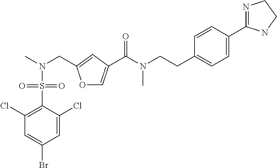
C1=C(Cl)C(S(=O)(=O)N(C)CC2=CC(C(N(CCC3=CC=C(C4=NCCN4)C=C3)C)=O)=CO2)=C(Cl)C=C1Br
